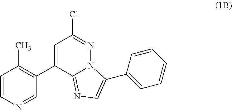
C1=CN=CC(C2=CC(Cl)=NN3C2=NC=C3C2=CC=CC=C2)=C1C
